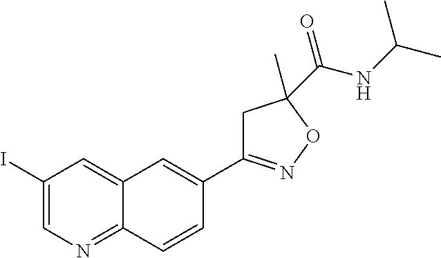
C1(I)=CN=C2C(=C1)C=C(C1=NOC(C(NC(C)C)=O)(C)C1)C=C2
